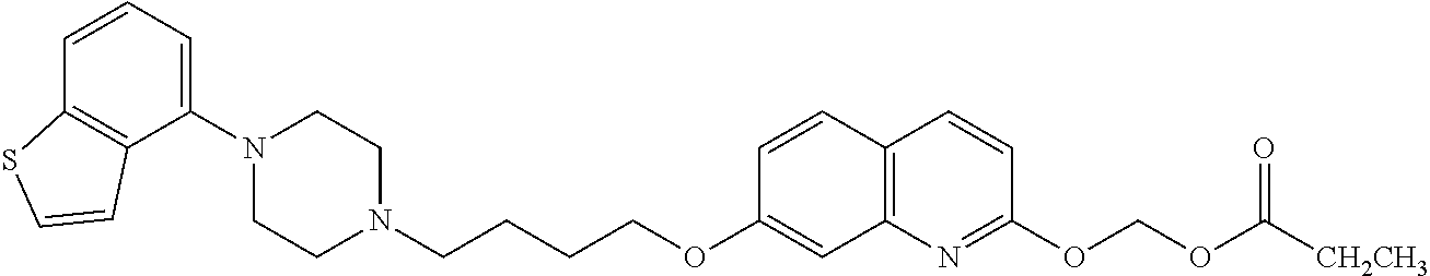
C1(N2CCN(CCCCOC3=CC4=C(C=C3)C=CC(OCOC([CH2CH3])=O)=N4)CC2)=CC=CC2=C1C=CS2
